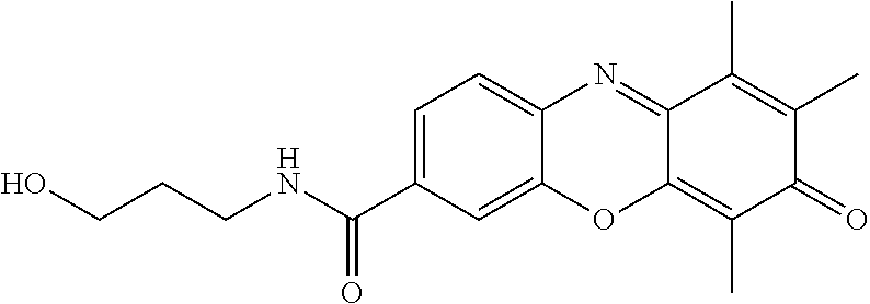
C1=C(C(NCCCO)=O)C=C2C(=C1)N=C1C(=C(C)C(=O)C(C)=C1C)O2
